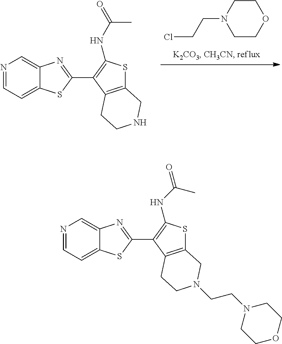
C1COCCN1CCCl.C1=NC=C2C(=C1)SC(C1=C(NC(=O)C)SC3=C1CCNC3)=N2.C1=NC=C2C(=C1)SC(C1=C(NC(=O)C)SC3=C1CCN(CCN1CCOCC1)C3)=N2
